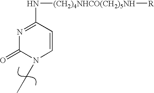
N1=C(N[(CH2)4NHCO(CH2)5NH][R])C=CN(CC)C1=O
